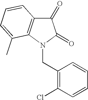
C1(CN2C(=O)C(=O)C3=C2C(C)=CC=C3)=C(Cl)C=CC=C1
